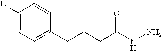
C1(I)=CC=C(CCCC(NN)=O)C=C1
